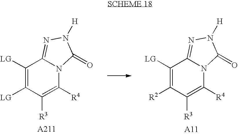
C1([LG])=C([LG])C([R3])=C([R4])N2C1=NN([H])C2=O.C1([LG])=C([R2])C([R3])=C([R4])N2C1=NN([H])C2=O
